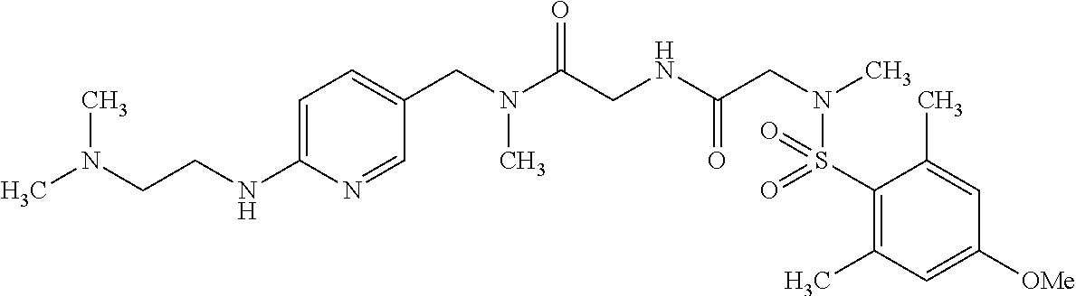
C1=C(NCCN(C)C)N=CC(CN(C(CNC(CN(C)S(=O)(=O)C2=C(C)C=C([OMe])C=C2C)=O)=O)C)=C1
